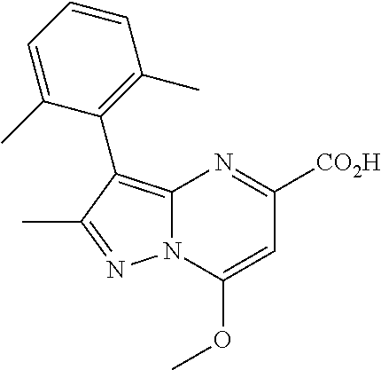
C12=C(C3=C(C)C=CC=C3C)C(C)=NN1C(OC)=CC([CO2H])=N2
